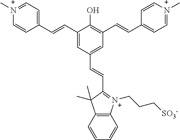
C1(C=CC2=CC=[N+](C)C=C2)=CC(C=CC2=[N+](CCC[SO3-])C3=C(C=CC=C3)C2(C)C)=CC(C=CC2=CC=[N+](C)C=C2)=C1O
